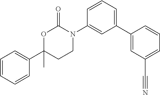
C1=CC=CC(C2(C)CCN(C3=CC(C4=CC(C#N)=CC=C4)=CC=C3)C(=O)O2)=C1
